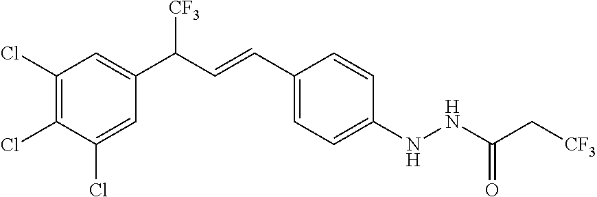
C1(Cl)=CC(C(C=CC2=CC=C(NNC(C[CF3])=O)C=C2)[CF3])=CC(Cl)=C1Cl
